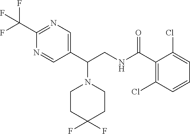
C1CC(F)(F)CCN1C(C1=CN=C(C(F)(F)F)N=C1)CNC(C1=C(Cl)C=CC=C1Cl)=O
